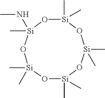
[Si]1(C)(C)O[Si](C)(C)O[Si](C)(NC)O[Si](C)(C)O[Si](C)(C)O1
